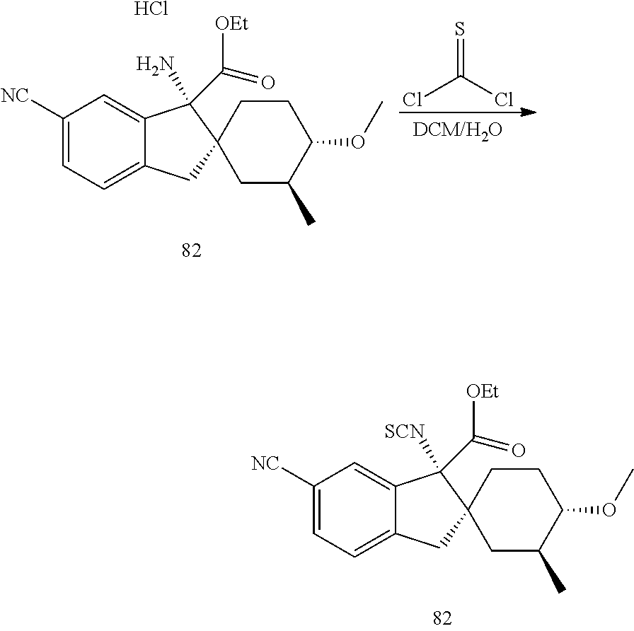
C1([NC])=CC=C2C(=C1)C(N)(C(=O)[OEt])C1(C2)CC(C)C(OC)CC1.Cl.ClC(Cl)=S.C1([NC])=CC=C2C(=C1)C([SCN])(C(=O)[OEt])C1(C2)CC(C)C(OC)CC1
